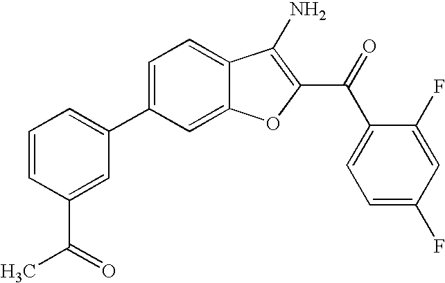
C1=CC(C(C)=O)=CC(C2=CC=C3C(=C2)OC(C(C2=CC=C(F)C=C2F)=O)=C3N)=C1
